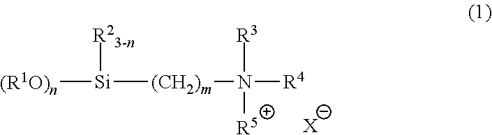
[(R1O)n][Si]([(CH2)m]N([R4])([R3])[R5])[R23-n].[X]
